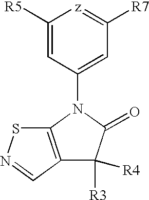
C1([R5])=CC(N2C(=O)C([R3])([R4])C3=C2SN=C3)=CC([R7])=[z]1
